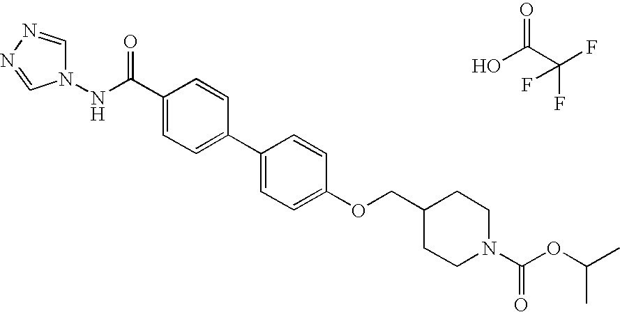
OC(C(F)(F)F)=O.C(C1=CC=C(C2=CC=C(OCC3CCN(C(OC(C)C)=O)CC3)C=C2)C=C1)(NN1C=NN=C1)=O
